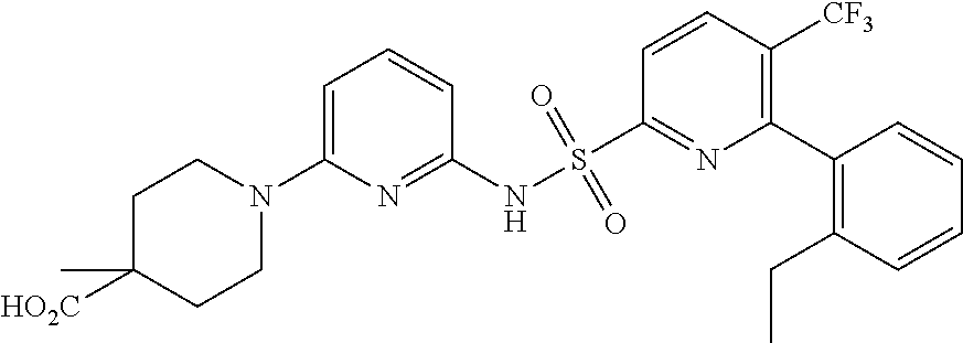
C1=C(N2CCC([HO2C])(C)CC2)N=C(NS(C2=NC(C3=C(CC)C=CC=C3)=C([CF3])C=C2)(=O)=O)C=C1
